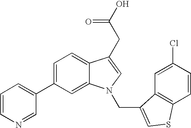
C1(C2=CC=CN=C2)=CC=C2C(=C1)N(CC1=CSC3=C1C=C(Cl)C=C3)C=C2CC(=O)O
